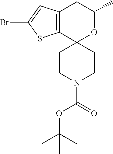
C1(C)OC2(C3=C(C1)C=C(Br)S3)CCN(C(OC(C)(C)C)=O)CC2
